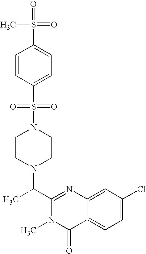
C1(C(N2CCN(S(=O)(=O)C3=CC=C(S(=O)(=O)C)C=C3)CC2)C)=NC2=CC(Cl)=CC=C2C(=O)N1C
